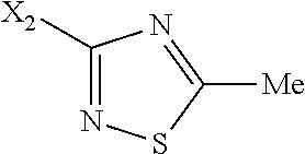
N1=C([X2])N=C([Me])S1
